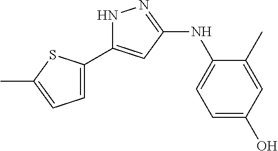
N1C(C2=CC=C(C)S2)=CC(NC2=CC=C(O)C=C2C)=N1
